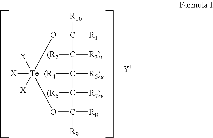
O1C([R1])([R10])C([(R2])([R3)t])C([(R4])([R5)u])C([(R6])([R7)v])C([R8])([R9])O[Te]1([X])([X])[X].[Y]
